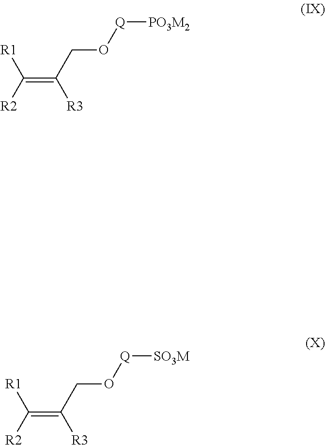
C(C([R3])=C([R2])[R1])O[Q][PO3M2].C(C([R3])=C([R2])[R1])O[Q][SO3M]
